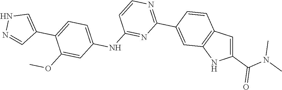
C1=NNC=C1C1=CC=C(NC2=NC(C3=CC4=C(C=C(C(N(C)C)=O)N4)C=C3)=NC=C2)C=C1OC
